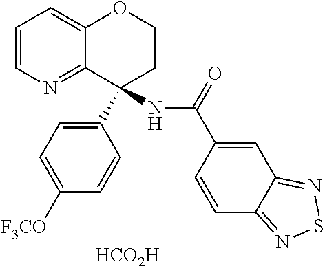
[HCO2H].C1=CN=C2C(=C1)OCCC2(C1=CC=C([F3CO])C=C1)NC(=O)C1=CC2=NSN=C2C=C1
